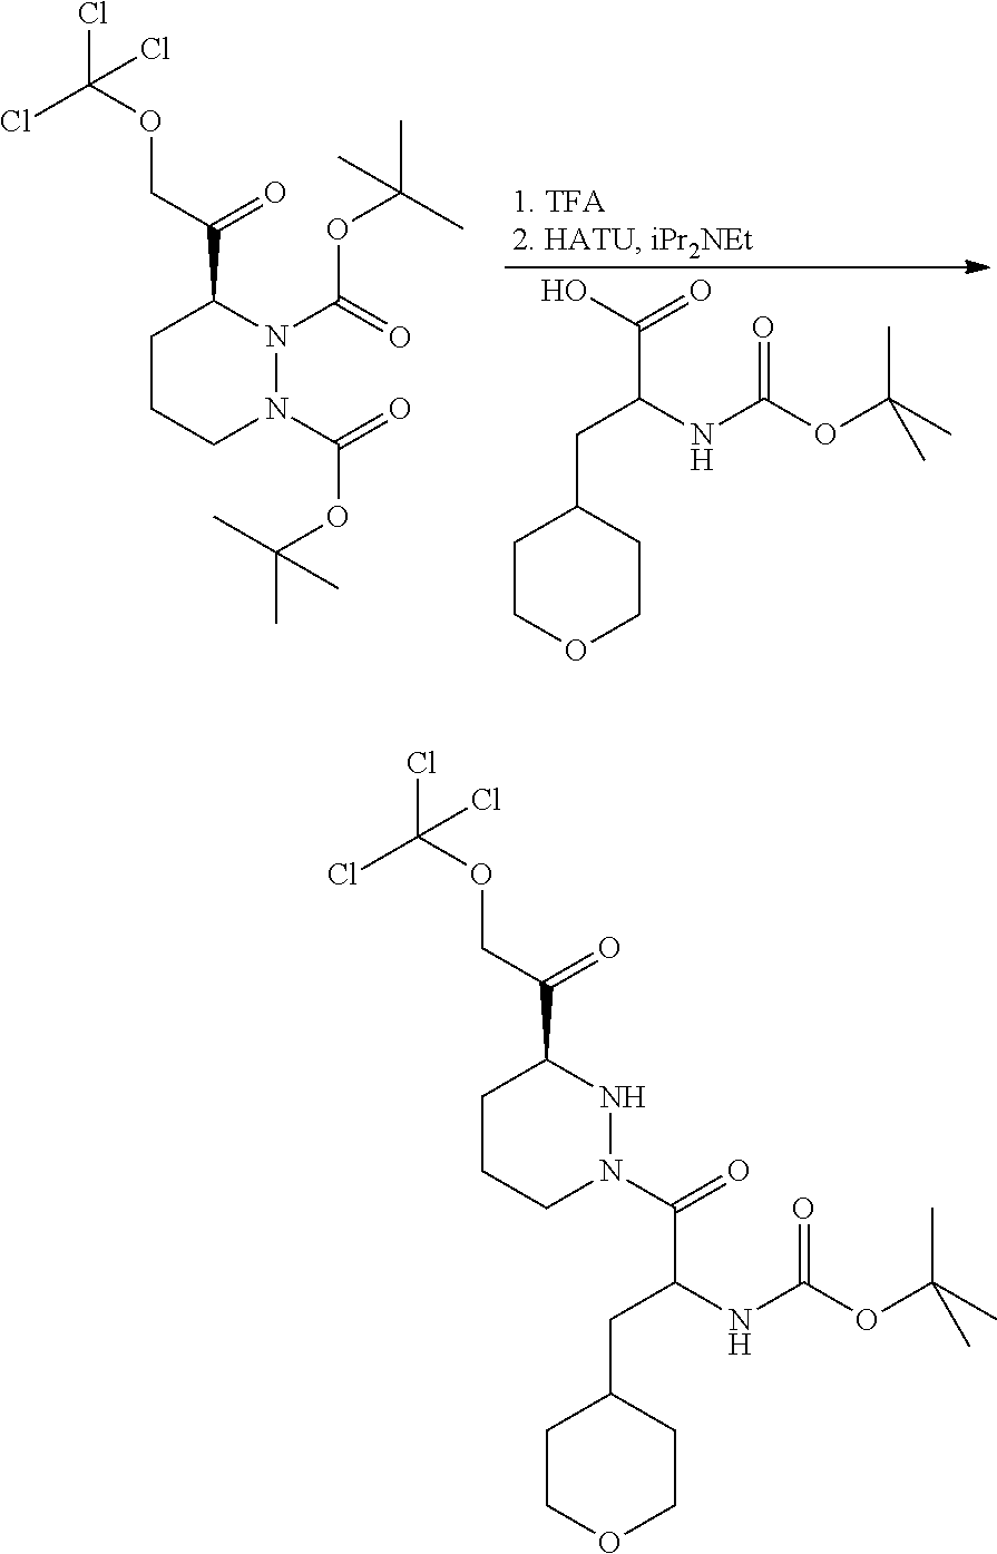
OC(=O)C(NC(OC(C)(C)C)=O)CC1CCOCC1.C1CCN(C(=O)OC(C)(C)C)N(C(OC(C)(C)C)=O)C1C(COC(Cl)(Cl)Cl)=O.C1CCN(C(=O)C(NC(OC(C)(C)C)=O)CC2CCOCC2)NC1C(COC(Cl)(Cl)Cl)=O
